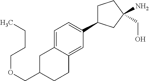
C(OCC1CC2=CC=C(C3CCC(N)(CO)C3)C=C2CC1)CCC
